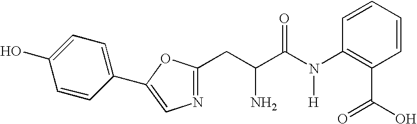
C1=CC(C2=CN=C(CC(C(N(C3=C(C(=O)O)C=CC=C3)[H])=O)N)O2)=CC=C1O
